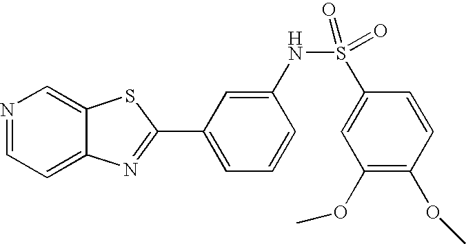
N1=CC=C2C(=C1)SC(C1=CC=CC(NS(=O)(=O)C3=CC(OC)=C(OC)C=C3)=C1)=N2
